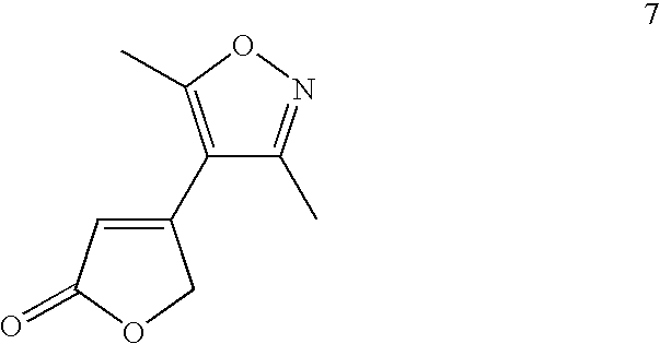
C1(C2=C(C)ON=C2C)=CC(=O)OC1
